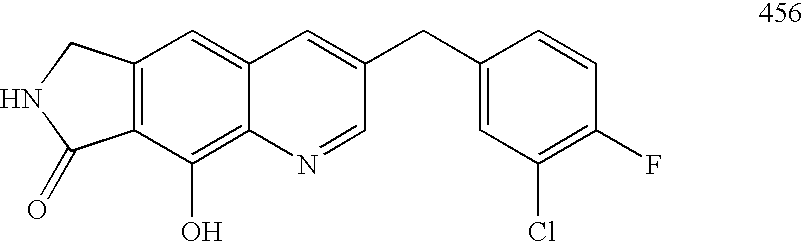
C12=C(CNC1=O)C=C1C(=C2O)N=CC(CC2=CC(Cl)=C(F)C=C2)=C1
